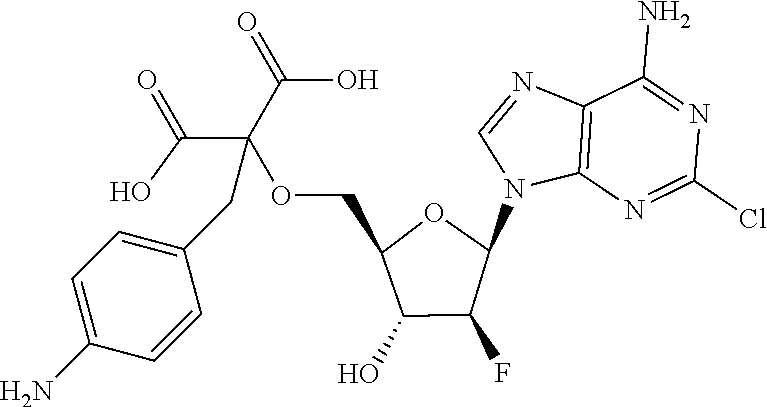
C12=C(N=C(Cl)N=C1N)N(C1OC(COC(C(=O)O)(C(=O)O)CC3=CC=C(N)C=C3)C(O)C1F)C=N2
